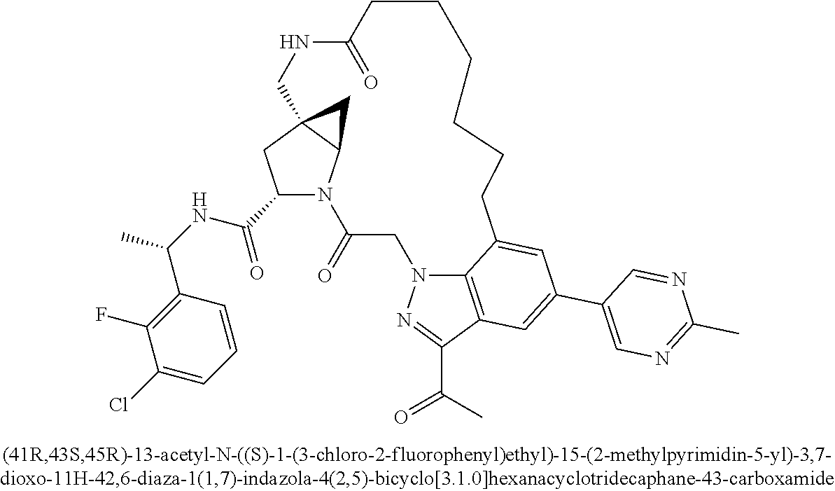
C1(C(NC(C)C2=C(F)C(Cl)=CC=C2)=O)N2C3C(C1)(C3)CNC(=O)CCCCCCC1=CC(C3=CN=C(C)N=C3)=CC3=C1N(CC2=O)N=C3C(=O)C
